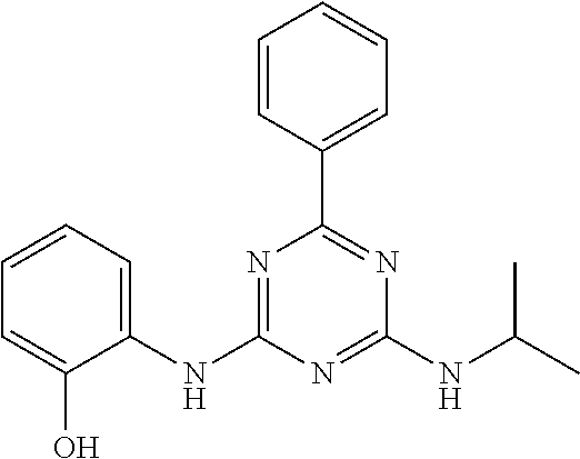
C1=CC=C(NC2=NC(C3=CC=CC=C3)=NC(NC(C)C)=N2)C(O)=C1
